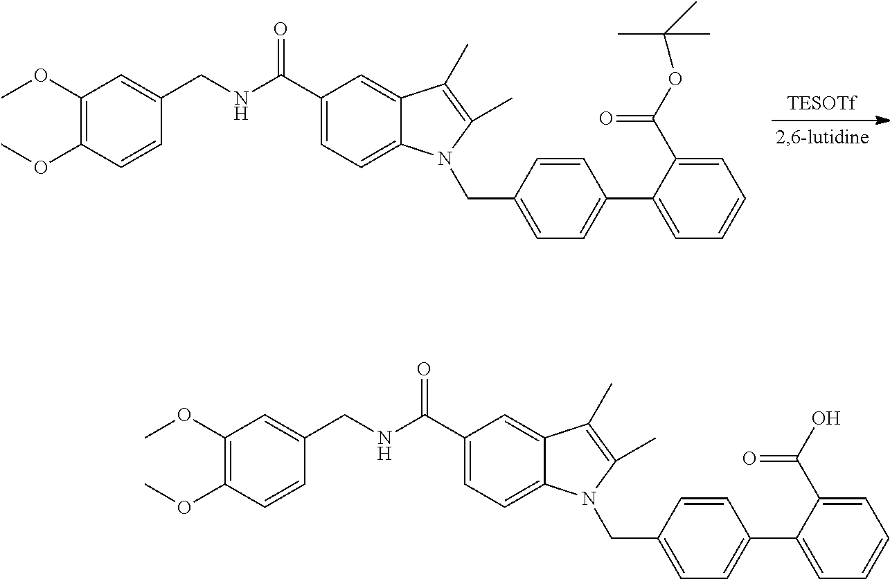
C1(OC)=C(OC)C=CC(CNC(C2=CC=C3C(=C2)C(C)=C(C)N3CC2=CC=C(C3=CC=CC=C3C(OC(C)(C)C)=O)C=C2)=O)=C1.C1(OC)=C(OC)C=CC(CNC(C2=CC=C3C(=C2)C(C)=C(C)N3CC2=CC=C(C3=CC=CC=C3C(O)=O)C=C2)=O)=C1
